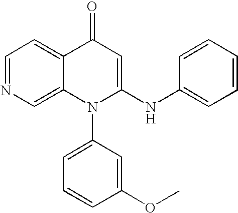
C1=NC=C2C(=C1)C(=O)C=C(NC1=CC=CC=C1)N2C1=CC=CC(OC)=C1
